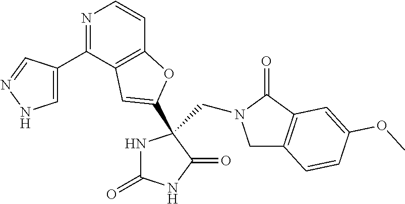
C1C2=C(C(=O)N1CC1(C3=CC4=C(C=CN=C4C4=CNN=C4)O3)NC(=O)NC1=O)C=C(OC)C=C2
